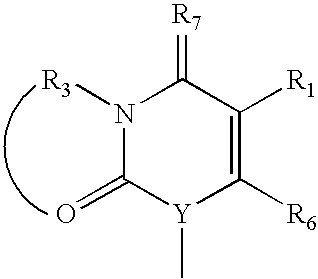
N1([R3])C(=O)[Y](C)C([R6])=C([R1])C1=[R7]
